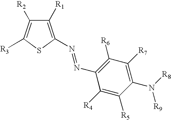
C1([R1])=C(N=NC2=C([R6])C([R7])=C(N([R9])[R8])C([R5])=C2[R4])SC([R3])=C1[R2]
